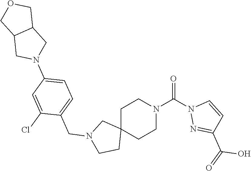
C1C2(CCN(C(N3N=C(C(=O)O)C=C3)=O)C1)CN(CC1=CC=C(N3CC4C(C3)COC4)C=C1Cl)CC2
